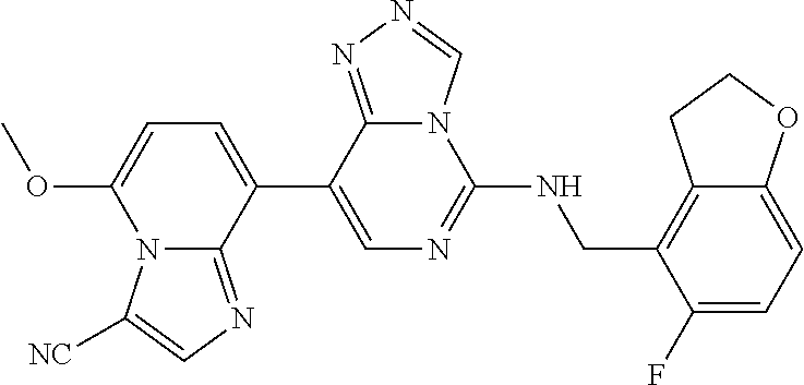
C1=C(OC)N2C(=NC=C2[NC])C(C2=CN=C(NCC3=C4C(=CC=C3F)OCC4)N3C2=NN=C3)=C1
